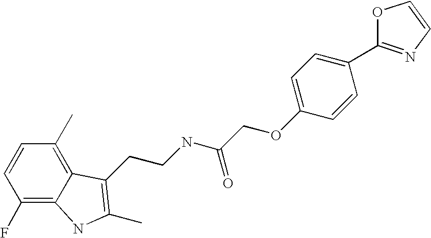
C1(F)=C2C(=C(C)C=C1)C(CCNC(COC1=CC=C(C3=NC=CO3)C=C1)=O)=C(C)N2
